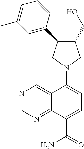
C1(CO)C(C2=CC(C)=CC=C2)CN(C2=CC=C(C(=O)N)C3=NC=NC=C23)C1
